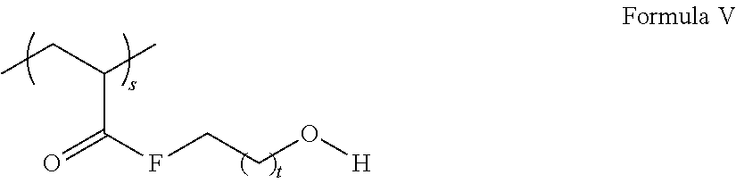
CCC(C)C(FCCO[H])=O
